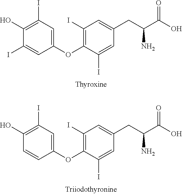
C1(OC2=C(I)C=C(CC(C(O)=O)N)C=C2I)=CC(I)=C(O)C(I)=C1.C1(OC2=C(I)C=C(CC(C(O)=O)N)C=C2I)=CC(I)=C(O)C=C1
